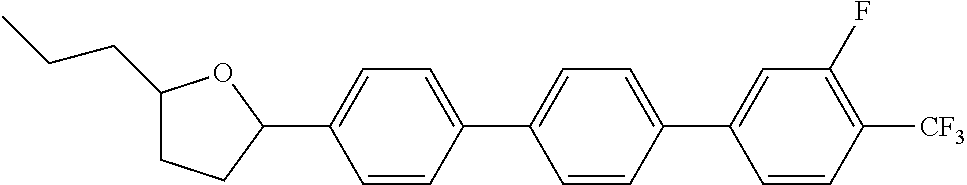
C1(CCC)CCC(C2=CC=C(C3=CC=C(C4=CC(F)=C([CF3])C=C4)C=C3)C=C2)O1
